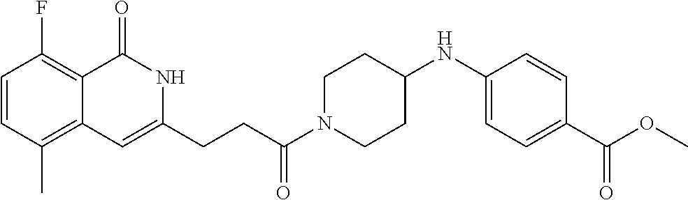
C1=CC(C)=C2C(=C1F)C(=O)NC(CCC(N1CCC(NC3=CC=C(C(OC)=O)C=C3)CC1)=O)=C2
